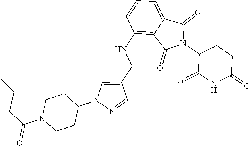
C1(NCC2=CN(C3CCN(C(CCC)=O)CC3)N=C2)=C2C(=CC=C1)C(=O)N(C1C(=O)NC(=O)CC1)C2=O
